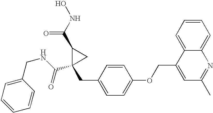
C1=CC=C(CNC(C2(CC3=CC=C(OCC4=CC(C)=NC5=CC=CC=C45)C=C3)CC2C(=O)NO)=O)C=C1
